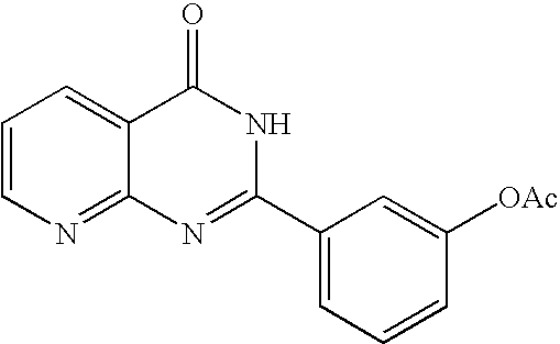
N1=C2C(=CC=C1)C(=O)NC(C1=CC=CC([OAc])=C1)=N2
